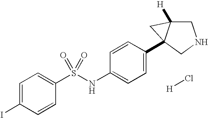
[H]Cl.C1=C(I)C=CC(S(NC2=CC=C(C34C([H])(CNC3)C4)C=C2)(=O)=O)=C1
